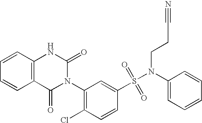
C12=C(C=CC=C1)NC(=O)N(C1=C(Cl)C=CC(S(N(CCC#N)C3=CC=CC=C3)(=O)=O)=C1)C2=O
